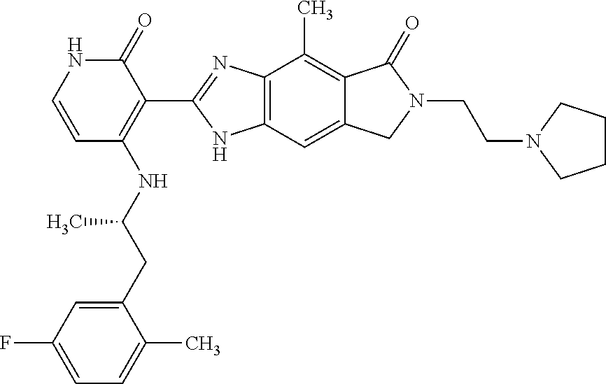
C1=C(CC(NC2=C(C3=NC4=C(N3)C=C3C(=C4C)C(=O)N(CCN4CCCC4)C3)C(=O)NC=C2)C)C(C)=CC=C1F
